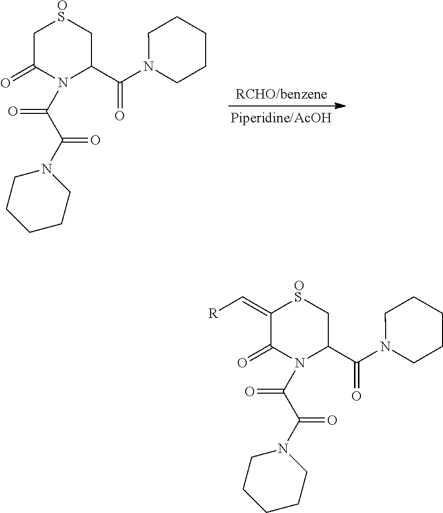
C1C(=O)N(C(C(N2CCCCC2)=O)=O)C(C(N2CCCCC2)=O)C[OS]1.C1(=C[R])C(=O)N(C(C(N2CCCCC2)=O)=O)C(C(N2CCCCC2)=O)C[OS]1
